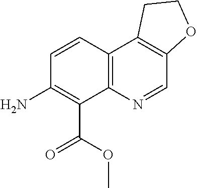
NC1=C(C(OC)=O)C2=C(C=C1)C1=C(C=N2)OCC1
